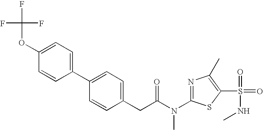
C1(OC(F)(F)F)=CC=C(C2=CC=C(CC(N(C3=NC(C)=C(S(NC)(=O)=O)S3)C)=O)C=C2)C=C1
